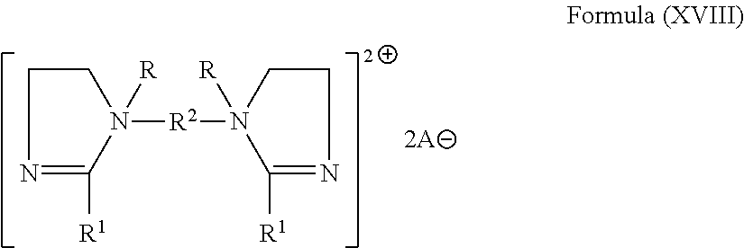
N1([R2]N2([R])C([R1])=NCC2)([R])C([R1])=NCC1
